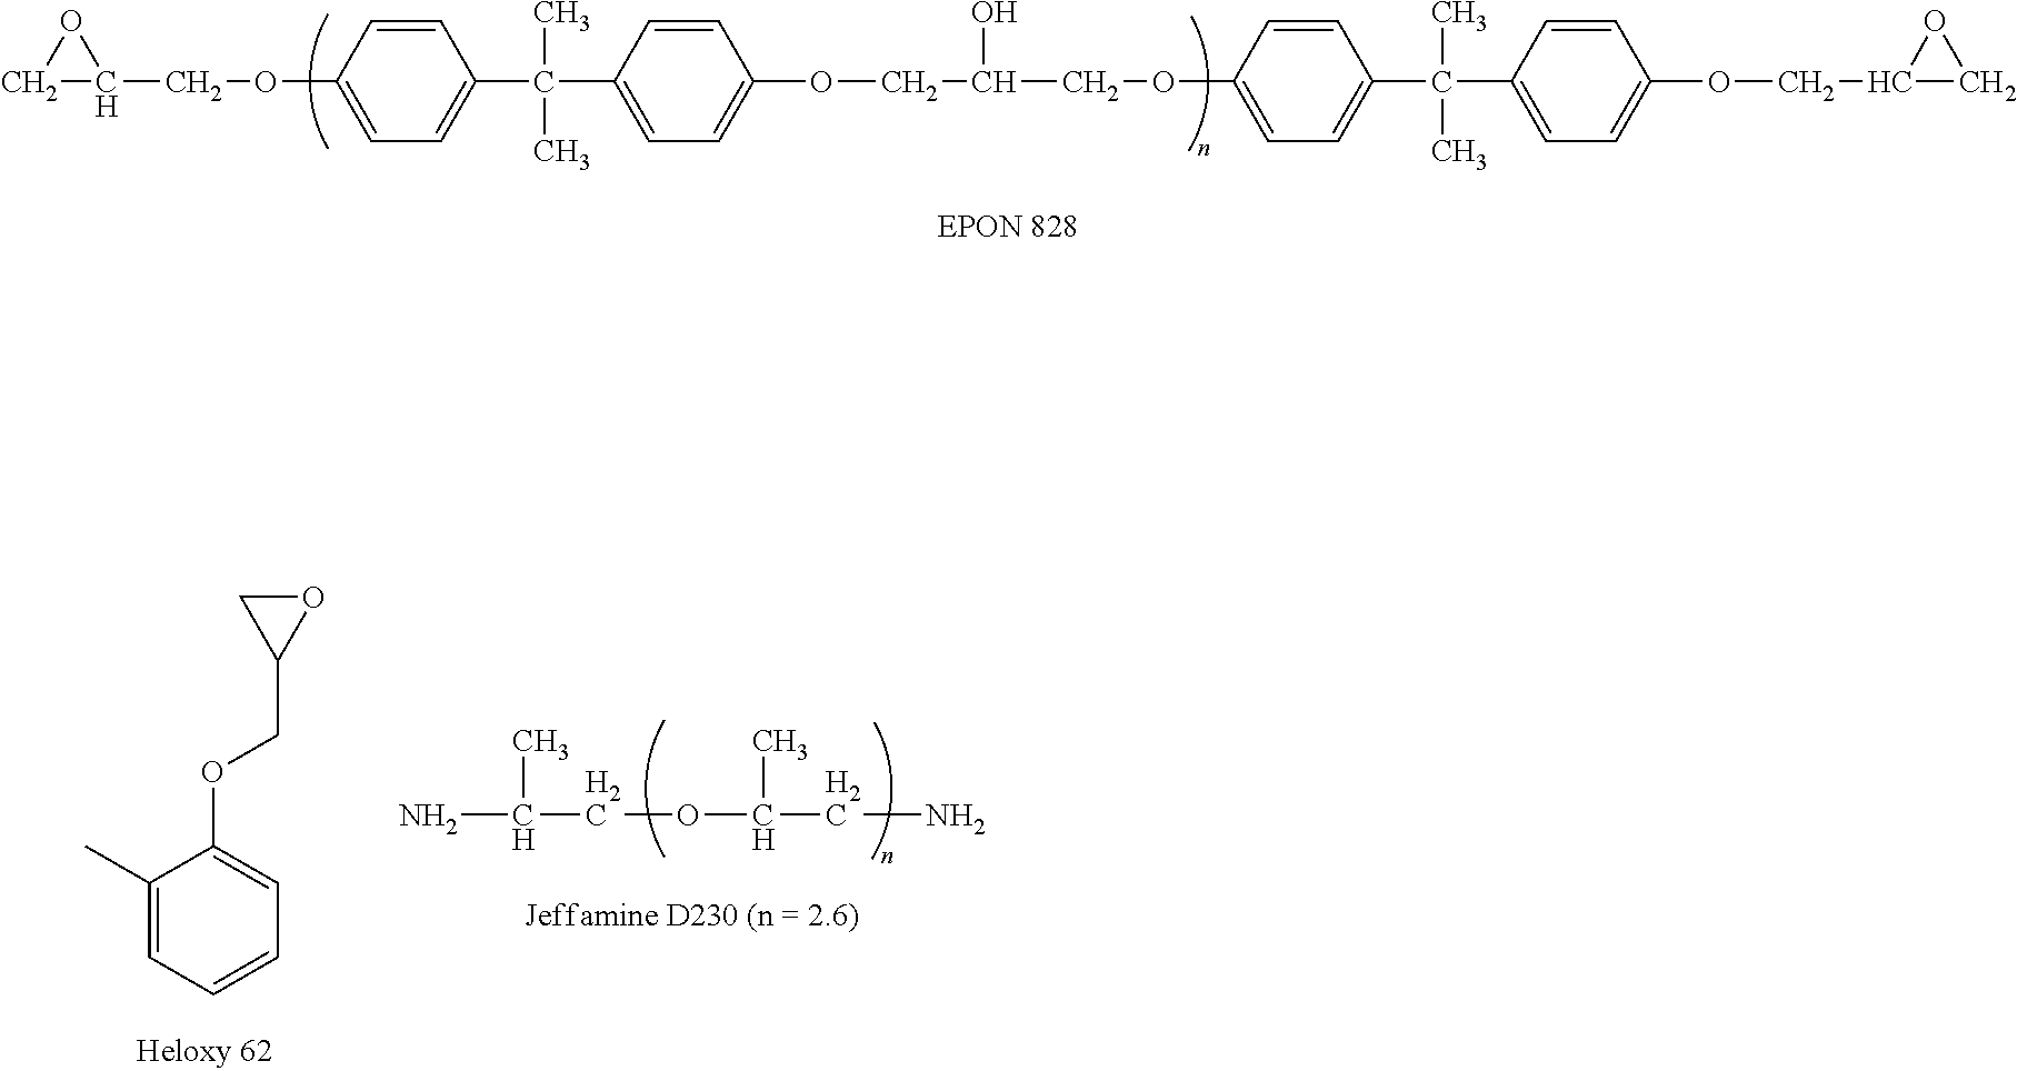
C1C(COC2=CC=C(C(C3=CC=C(OCC(COC4=CC=C(C(C5=CC=C(OCC6CO6)C=C5)(C)C)C=C4)O)C=C3)(C)C)C=C2)O1.O1CC1COC1=CC=CC=C1C.NC(COC(CN)C)C
